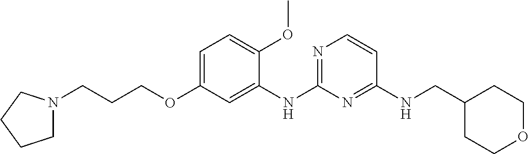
C1N(CCCOC2=CC=C(OC)C(NC3=NC=CC(NCC4CCOCC4)=N3)=C2)CCC1
